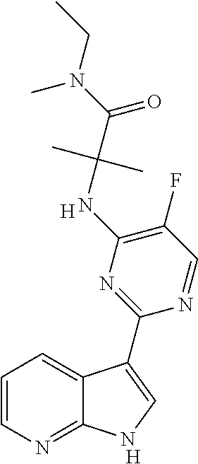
C1=CN=C2C(=C1)C(C1=NC(NC(C(N(CC)C)=O)(C)C)=C(F)C=N1)=CN2.[H].[H]
